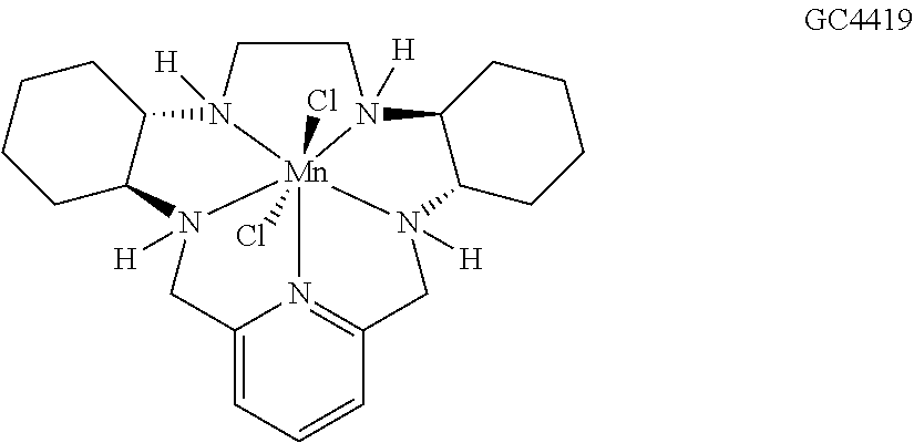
N12([H])C3C(N4([H])CC5=N6C(=CC=C5)CN5([H])C7C(N([H])([Mn]1564(Cl)Cl)CC2)CCCC7)CCCC3
